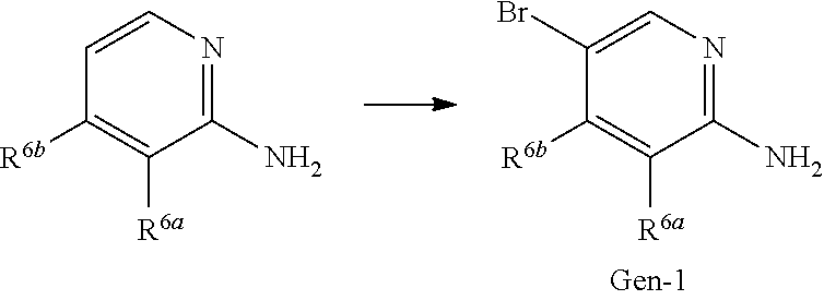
C1(N)=NC=C(Br)C([R6b])=C1[R6a].C1(N)=NC=CC([R6b])=C1[R6a]
